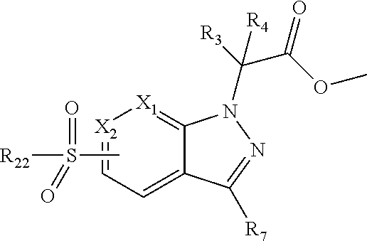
C1=C2C(=[X1][X2]=C1)N(C(C(=O)OC)([R3])[R4])N=C2[R7].CS([R22])(=O)=O
